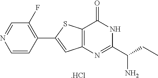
C1=NC=CC(C2=CC3=C(S2)C(=O)NC(C(CC)N)=N3)=C1F.[.HCl]
